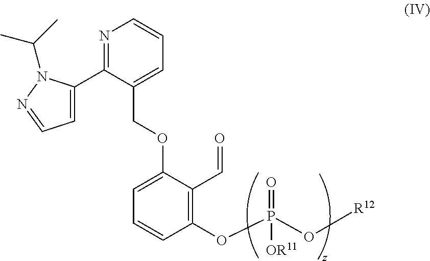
N1=C(C2=CC=NN2C(C)C)C(COC2=CC=CC(OP(O[R12])(=O)[OR11])=C2C=O)=CC=C1
